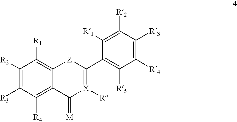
C1([R2])=C([R3])C([R4])=C2C(=C1[R1])[Z]C(C1=C([R5])C([R4])=C([R3])C([R2])=C1[R1])=[X]([R])C2=[M]
